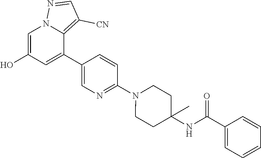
C1(C2=CC(O)=CN3C2=C([CN])C=N3)=CN=C(N2CCC(C)(NC(C3=CC=CC=C3)=O)CC2)C=C1
